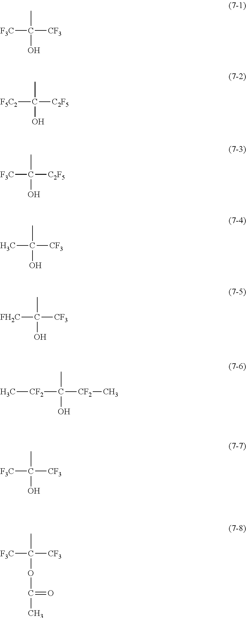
[F3C]C(C)([CF3])O.[F5C2]C(C)([C2F5])O.[F3C]C(C)([C2F5])O.CC(C)([CF3])O.[FH2C]C(C)([CF3])O.[CF2](C(C)([CF2]C)O)C.[F3C]C(C)([CF3])O.[F3C]C(C)([CF3])OC(C)=O
